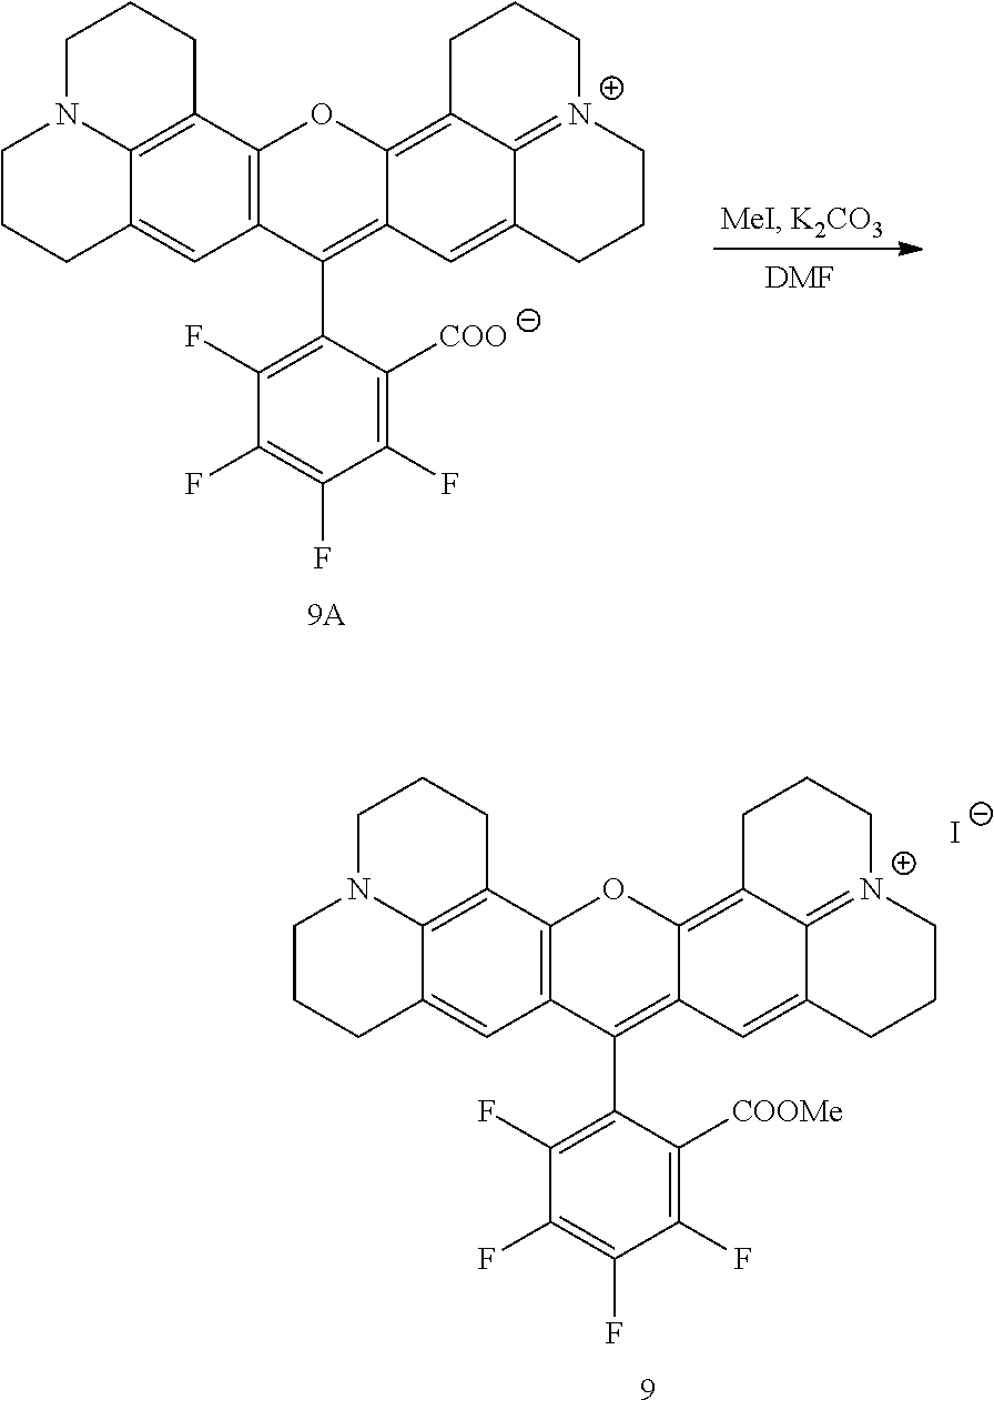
C12=C3C4=C(C=C1CCCN2CCC3)C(C1=C(F)C(F)=C(F)C(F)=C1[COOMe])=C1C(=C2C3=[N+](CCCC3=C1)CCC2)O4.[I-].C12=C3C4=C(C=C1CCCN2CCC3)C(C1=C(F)C(F)=C(F)C(F)=C1[COO])=C1C(=C2C3=[N+](CCCC3=C1)CCC2)O4.[DMF]
